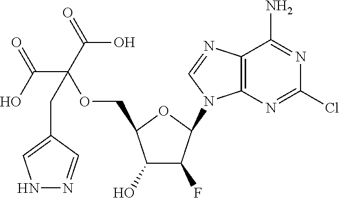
C1(O)C(F)C(N2C3=C(N=C2)C(N)=NC(Cl)=N3)OC1COC(C(=O)O)(C(O)=O)CC1=CNN=C1
